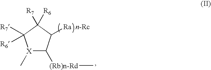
[X]1(C)C([R7])([R6])C([R6])([R7])C([Ra])C1[(Rb)n-Rd]C
